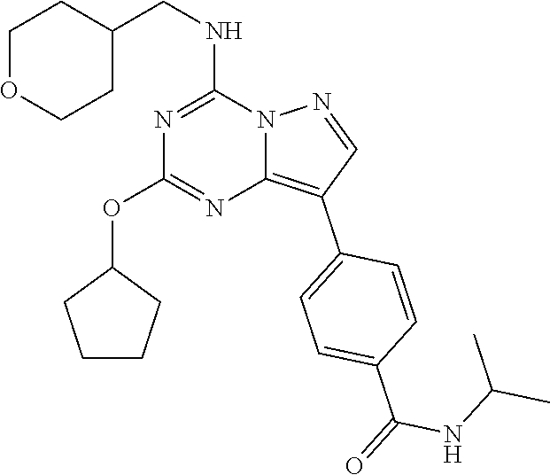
C1OCCC(CNC2=NC(OC3CCCC3)=NC3=C(C4=CC=C(C(=O)NC(C)C)C=C4)C=NN23)C1
